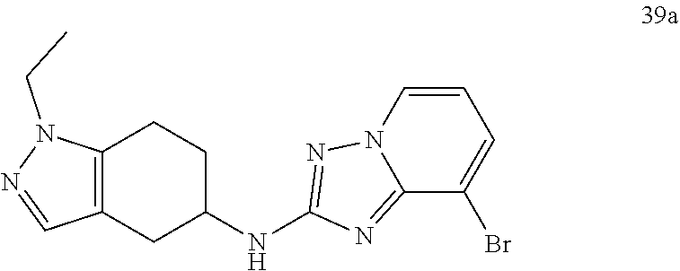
C12=NC(NC3CCC4=C(C=NN4CC)C3)=NN1C=CC=C2Br
